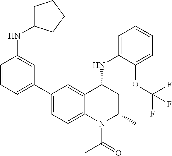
C1(NC2CC(C)N(C(C)=O)C3=CC=C(C4=CC=CC(NC5CCCC5)=C4)C=C23)=CC=CC=C1OC(F)(F)F
